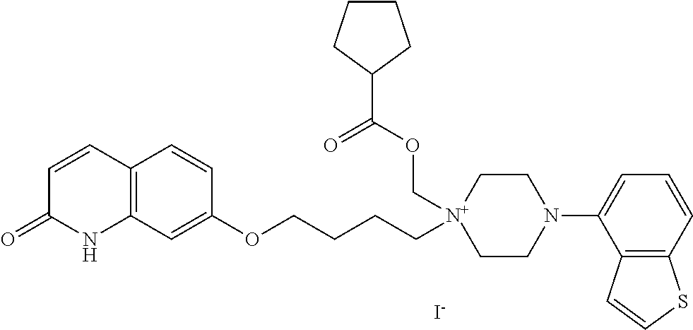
[I-].C12=C(C=C(OCCCC[N+]3(COC(=O)C4CCCC4)CCN(C4=CC=CC5=C4C=CS5)CC3)C=C1)NC(=O)C=C2
